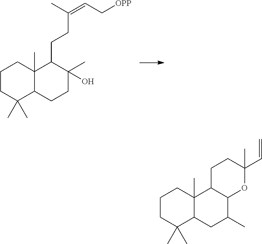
C1CC(C)(C)C2C(C)(C1)C(CCC(=CC[OPP])C)C(C)(O)CC2.C1CC(C)(C)C2C(C)(C1)C1C(C(C)C2)OC(C=C)(C)CC1
